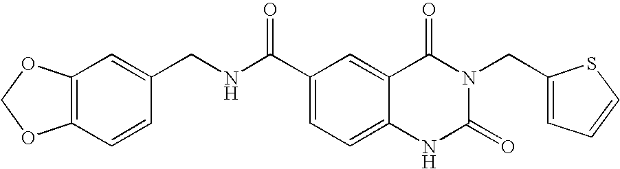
C12=C(C=CC(CNC(C3=CC=C4C(=C3)C(=O)N(CC3=CC=CS3)C(=O)N4)=O)=C1)OCO2
